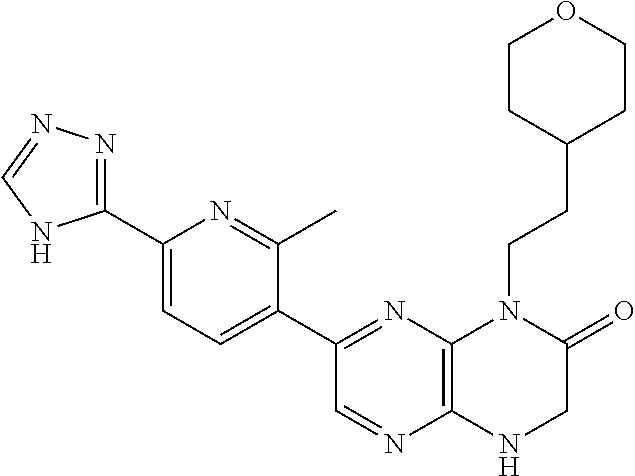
C1(C2=NN=CN2)=CC=C(C2=NC3=C(N=C2)NCC(=O)N3CCC2CCOCC2)C(C)=N1
